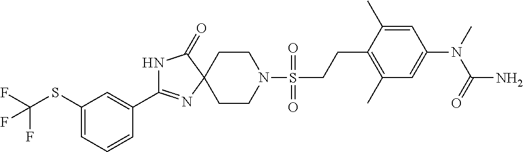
C1=C(C2=NC3(CCN(S(=O)(=O)CCC4=C(C)C=C(N(C)C(=O)N)C=C4C)CC3)C(=O)N2)C=CC=C1SC(F)(F)F
